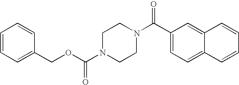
C(N1CCN(C(C2=CC=C3C(=C2)C=CC=C3)=O)CC1)(OCC1=CC=CC=C1)=O
